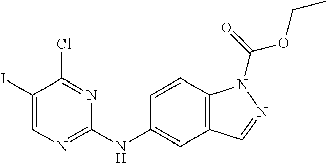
C1(I)=CN=C(NC2=CC3=C(C=C2)N(C(=O)OCC)N=C3)N=C1Cl
